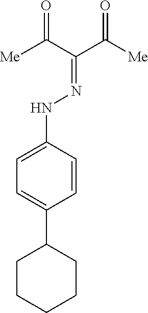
C1=C(NN=C(C([Me])=O)C([Me])=O)C=CC(C2CCCCC2)=C1
